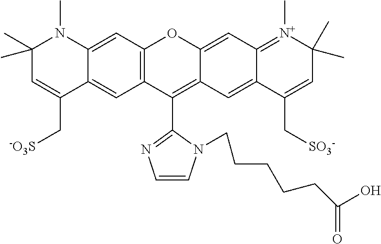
C1(C)(C)C=C(C[SO3-])C2=CC3=C(C=C2N1C)OC1=CC2=[N+](C)C(C)(C)C=C(C[SO3-])C2=CC1=C3C1=NC=CN1CCCCCC(O)=O
